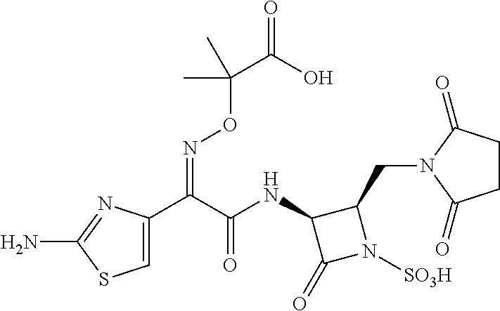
C1=C(C(C(NC2C(=O)N([SO3H])C2CN2C(=O)CCC2=O)=O)=NOC(C(=O)O)(C)C)N=C(N)S1
